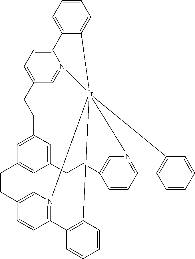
C12=CC3=CC(=C1)CCC1=CN4=C(C=C1)C1=C(C=CC=C1)[Ir]415(N4=C(C=CC(=C4)CC2)C2=C1C=CC=C2)N1=CC(=CC=C1C1=CC=CC=C15)CC3
